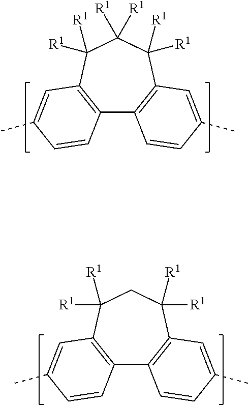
C12=C(C([R1])([R1])C([R1])([R1])C([R1])([R1])C3=C1C=CC(C)=C3)C=C(C)C=C2.C12=C(C([R1])([R1])CC([R1])([R1])C3=C1C=CC(C)=C3)C=C(C)C=C2
